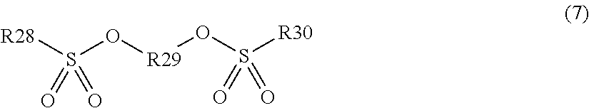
[R28]S(O[R29]OS([R30])(=O)=O)(=O)=O
